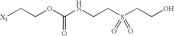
[X1]CCOC(NCCS(CCO)(=O)=O)=O
